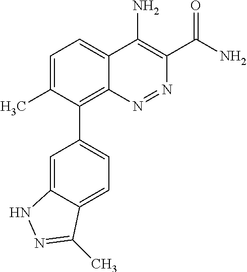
C1=C(C)C(C2=CC=C3C(=C2)NN=C3C)=C2C(=C1)C(N)=C(C(N)=O)N=N2
